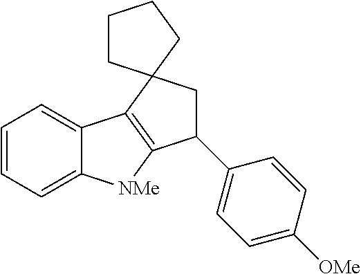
C1=CC=C2C(=C1)C1=C([NMe]2)C(C2=CC=C([OMe])C=C2)CC12CCCC2
